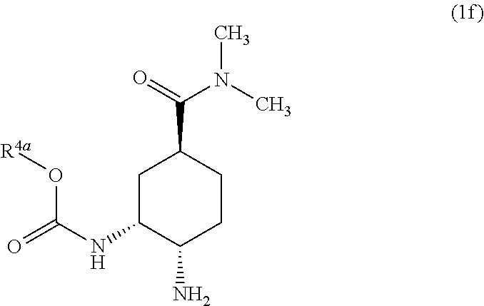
C1C(NC(=O)O[R4a])C(N)CCC1C(=O)N(C)C
